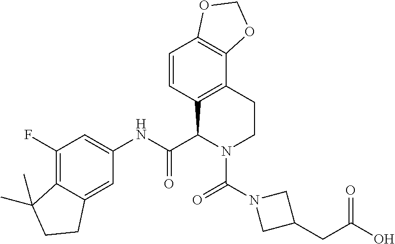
C1=CC2=C(C3=C1OCO3)CCN(C(N1CC(CC(O)=O)C1)=O)C2C(NC1=CC(F)=C2C(=C1)CCC2(C)C)=O
